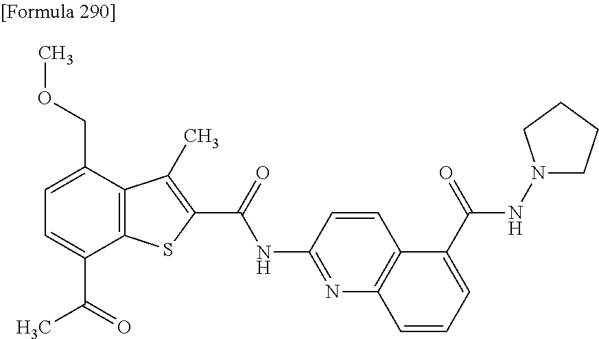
C1=C(C(=O)C)C2=C(C(COC)=C1)C(C)=C(C(=O)NC1=NC3=C(C=C1)C(C(NN1CCCC1)=O)=CC=C3)S2
